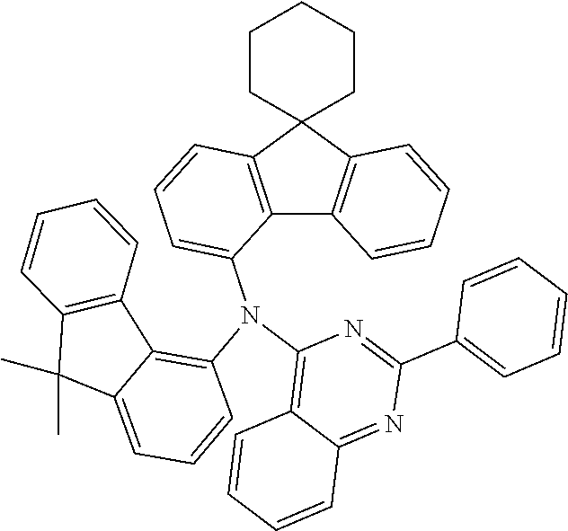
C12=C(C3(C4=C1C=CC=C4)CCCCC3)C=CC=C2N(C1=C2C3=C(C=CC=C3)C(C)(C)C2=CC=C1)C1=C2C(=NC(C3=CC=CC=C3)=N1)C=CC=C2
